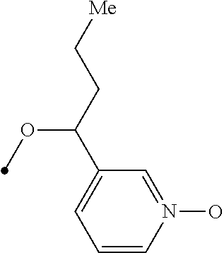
C1=CN(O)=CC(C(CC[Me])OC)=C1
